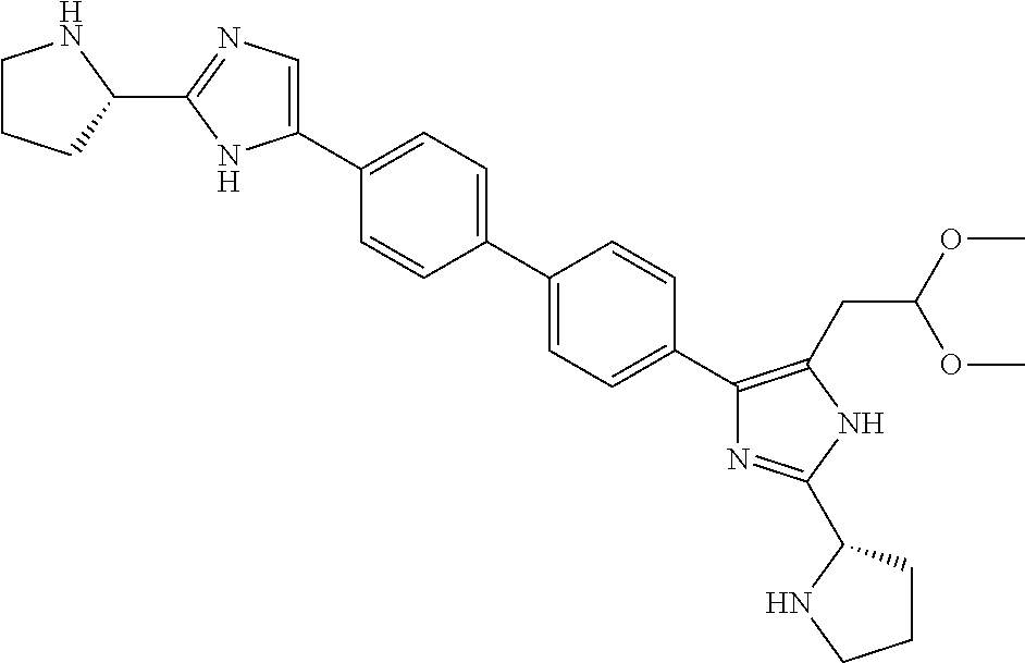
C1(C2=CC=C(C3=CC=C(C4=C(CC(OC)OC)NC(C5CCCN5)=N4)C=C3)C=C2)=CN=C(C2NCCC2)N1
